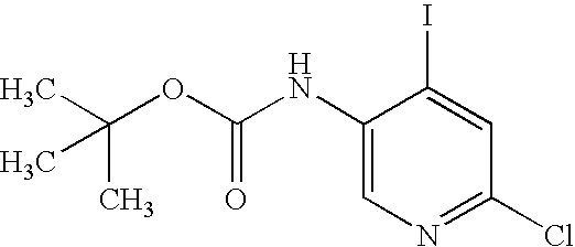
CC(OC(NC1=CN=C(Cl)C=C1I)=O)(C)C
